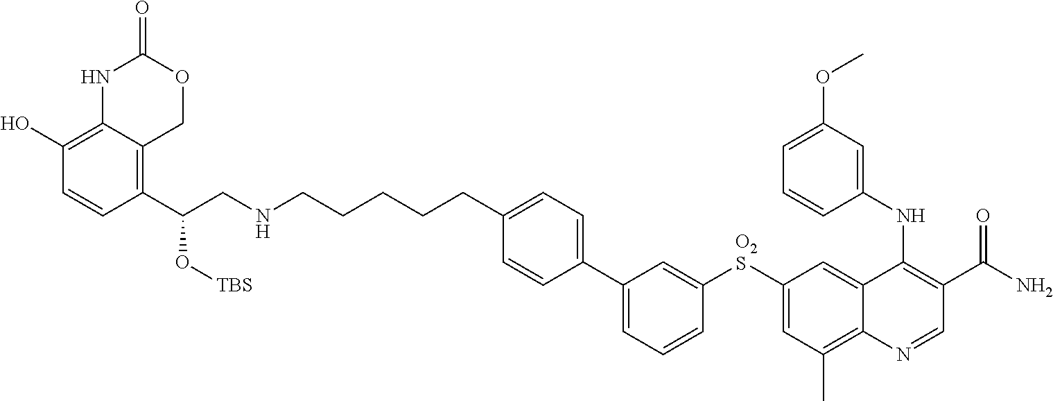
C1=CC(C(CNCCCCCC2=CC=C(C3=CC=CC([O2S]C4=CC(C)=C5C(=C4)C(NC4=CC(OC)=CC=C4)=C(C(N)=O)C=N5)=C3)C=C2)O[TBS])=C2C(=C1O)NC(=O)OC2
